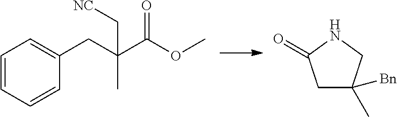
C1=CC=CC(CC(C(OC)=O)(C)C[NC])=C1.N1C(=O)CC(C)([Bn])C1
